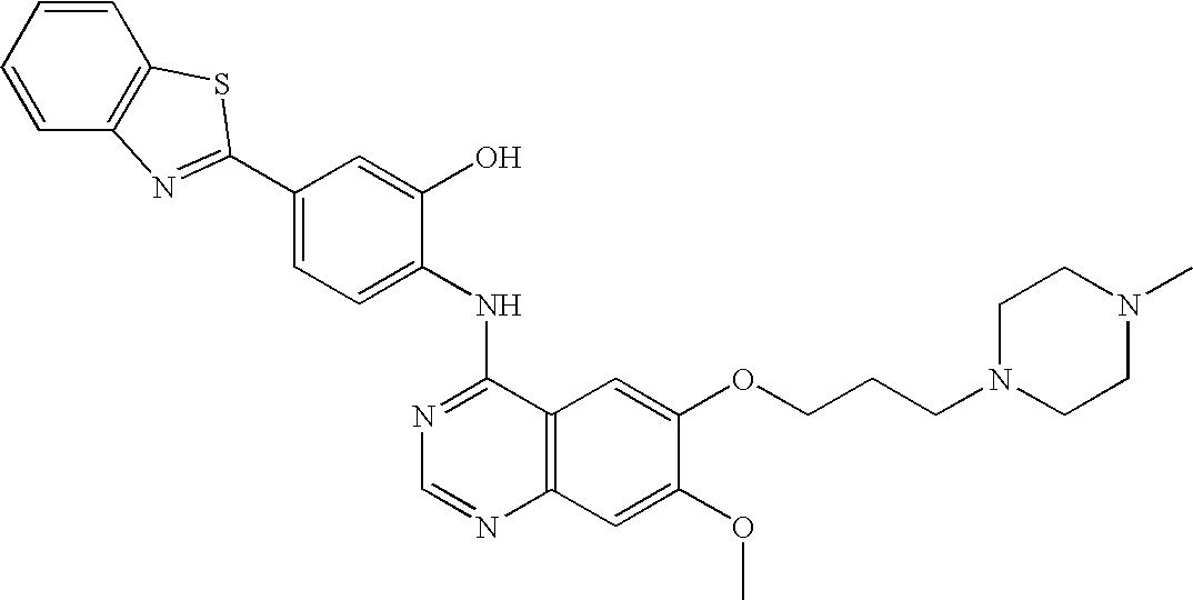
C1=CC=CC2=C1SC(C1=CC=C(NC3=NC=NC4=C3C=C(OCCCN3CCN(C)CC3)C(OC)=C4)C(O)=C1)=N2
